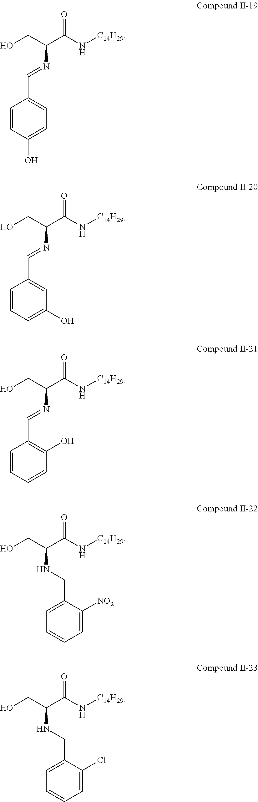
C1=C(C=NC(CO)C(N[C14H29])=O)C=CC(O)=C1.C1=C(C=NC(CO)C(N[C14H29])=O)C=CC=C1O.C1(O)=C(C=NC(CO)C(N[C14H29])=O)C=CC=C1.C1=C(CNC(CO)C(N[C14H29])=O)C([NO2])=CC=C1.C1=C(CNC(CO)C(N[C14H29])=O)C(Cl)=CC=C1
